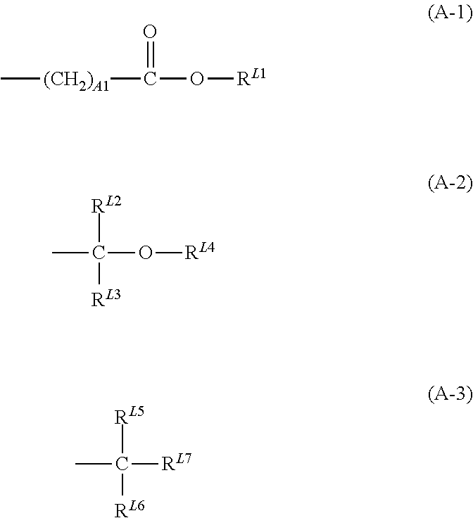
C[(CH2)A1]C(=O)O[RL1].CC([RL2])(O[RL4])[RL3].CC([RL5])([RL7])[RL6]
